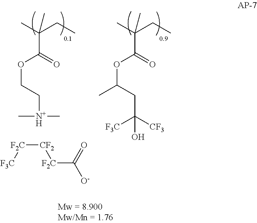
CC(CC)(C(=O)OC(C)CC([CF3])([F3C])O)C.CC(CC)(C(=O)OCC[N+H](C)C)C.[F2C](C([O-])=O)[CF2][F2C][F3C]
